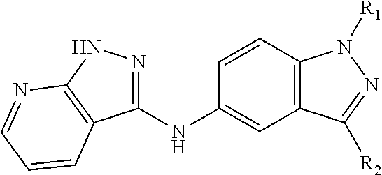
C1(NC2=CC3=C(C=C2)N([R1])N=C3[R2])=NNC2=C1C=CC=N2
